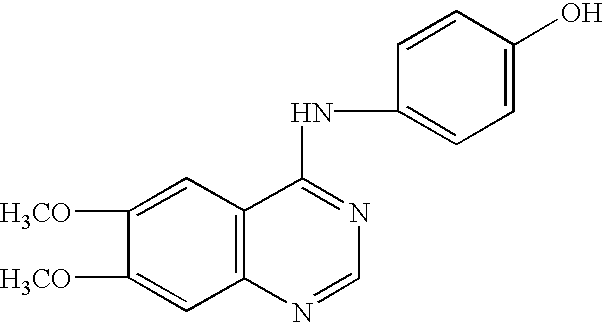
C1([H3CO])=CC2=C(C=C1[H3CO])C(NC1=CC=C(O)C=C1)=NC=N2
